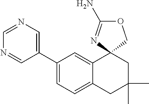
C1(C2=CN=CN=C2)=CC=C2C(=C1)C1(CC(C)(C)C2)N=C(N)OC1
